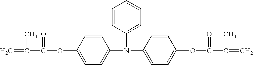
C1=CC(OC(=O)C(=C)C)=CC=C1N(C1=CC=C(OC(=O)C(=C)C)C=C1)C1=CC=CC=C1
